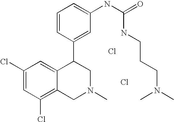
C1(Cl)=C2C(=CC(Cl)=C1)C(C1=CC(NC(NCCCN(C)C)=O)=CC=C1)CN(C)C2.Cl.Cl
